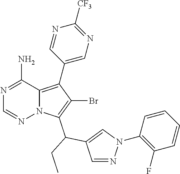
N1=C(N)C2=C(C3=CN=C([CF3])N=C3)C(Br)=C(C(C3=CN(C4=C(F)C=CC=C4)N=C3)CC)N2N=C1
